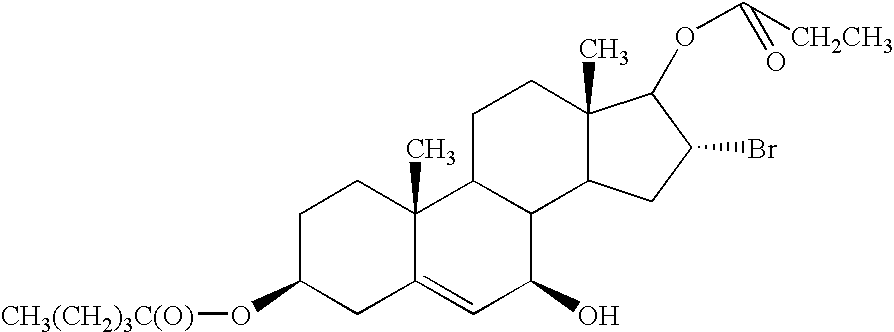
C1C(O[CH3(CH2)3C(O)])CC2=CC(O)C3C(C2(C)C1)CCC1(C)C3CC(Br)C1OC([CH2CH3])=O
